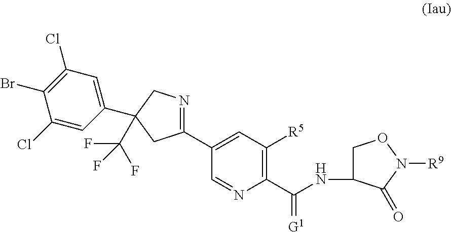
C1(C2=CC([R5])=C(C(=[G1])NC3CON([R9])C3=O)N=C2)=NCC(C2=CC(Cl)=C(Br)C(Cl)=C2)(C(F)(F)F)C1
